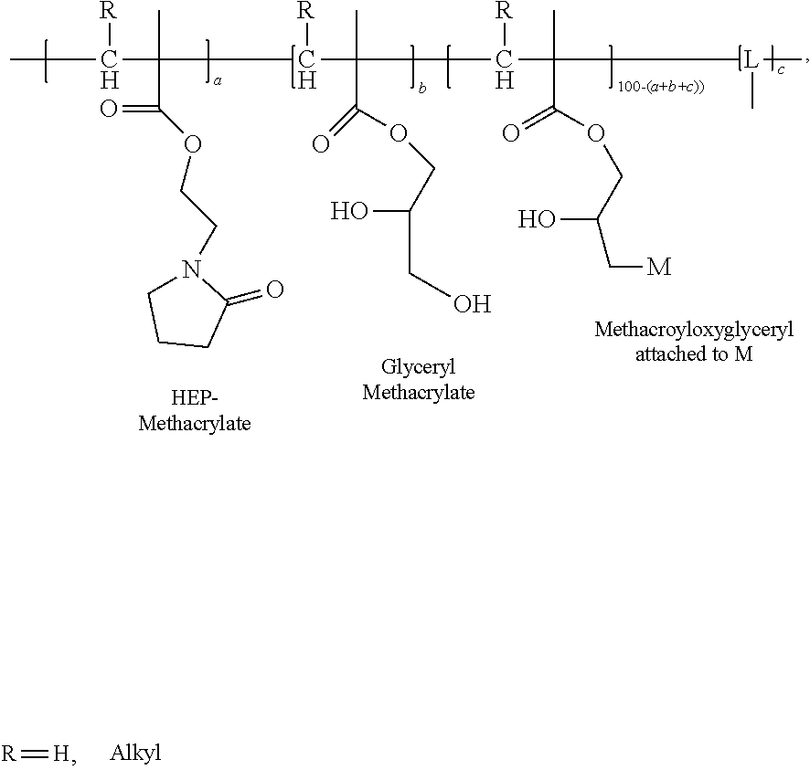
[R]=[H].CCC([R])C(C)(C(OCCN1CCCC1=O)=O)CCC(C(C)(C(OCC(O)CO)=O)CCC(C(C)(C(OCC(O)C[M])=O)CCC[L](C)C)[R])[R]
